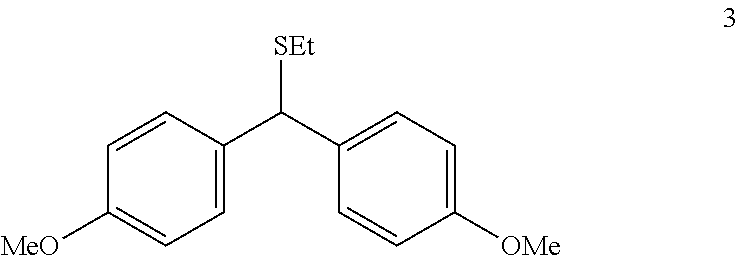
C1([MeO])=CC=C(C(C2=CC=C([OMe])C=C2)[SEt])C=C1
